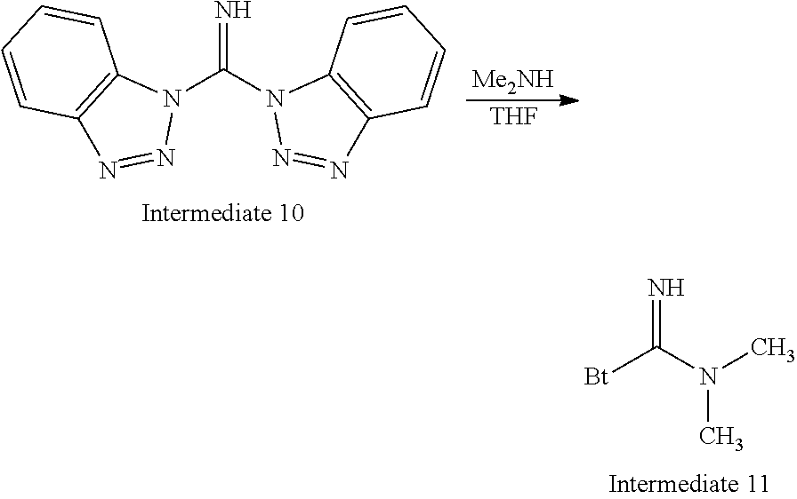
[Bt]C(N(C)C)=N.N1(C(N2N=NC3=C2C=CC=C3)=N)C2=C(N=N1)C=CC=C2.[Me2NH].[THF]
